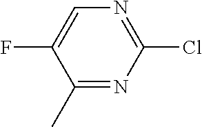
C1(C)=NC(Cl)=NC=C1F
